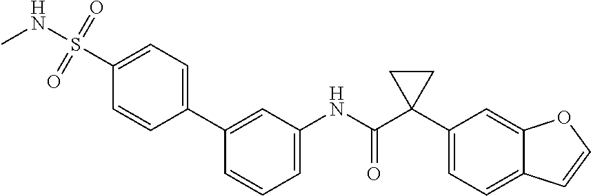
C1=C(NC(C2(C3=CC=C4C(=C3)OC=C4)CC2)=O)C=C(C2=CC=C(S(NC)(=O)=O)C=C2)C=C1
